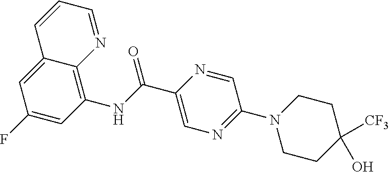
C12=CC(F)=CC(NC(C3=CN=C(N4CCC([CF3])(O)CC4)C=N3)=O)=C1N=CC=C2
